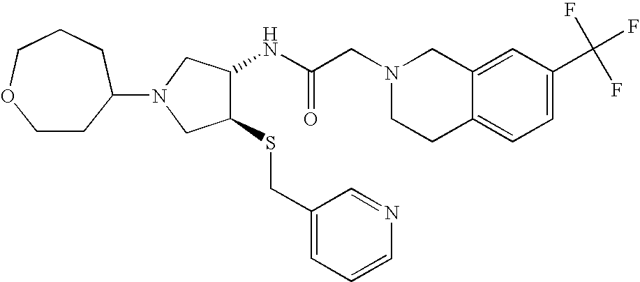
C(C(NC1C(SCC2=CC=CN=C2)CN(C2CCOCCC2)C1)=O)N1CCC2=CC=C(C(F)(F)F)C=C2C1
